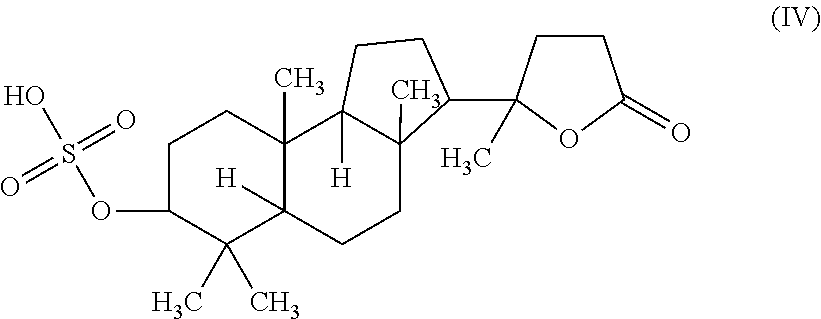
C1C(OS(=O)(=O)O)C(C)(C)C2([H])C(C)(C1)C1([H])C(C)(CC2)C(C2(C)CCC(=O)O2)CC1
